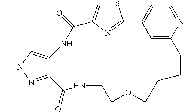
S1C=C2N=C1C1=CC=NC(=C1)CCCCOCCNC(=O)C1=NN(C)C=C1NC2=O
